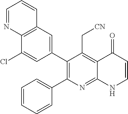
C12=C(C=C(C3=C(C4=CC=CC=C4)N=C4C(=C3C[CN])C(=O)C=CN4)C=C1Cl)C=CC=N2
